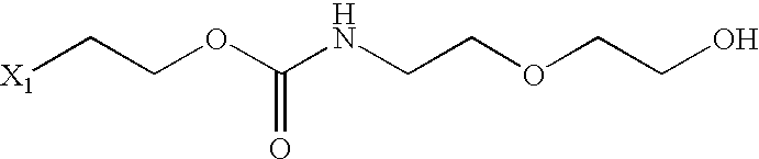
[X1]CCOC(NCCOCCO)=O
